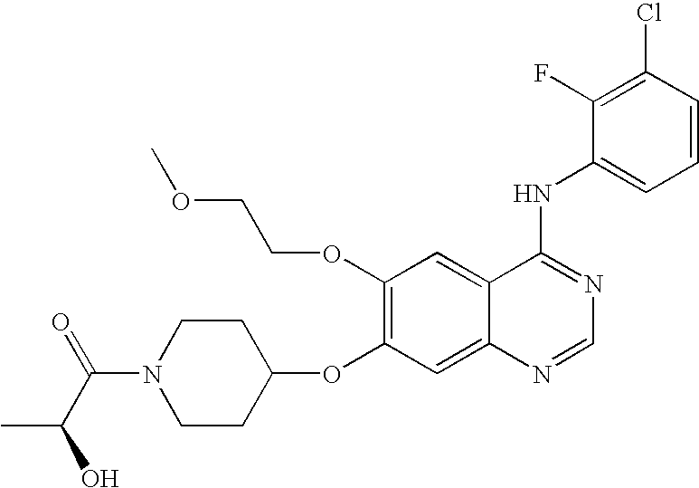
N1(C(=O)C(O)C)CCC(OC2=C(OCCOC)C=C3C(=C2)N=CN=C3NC2=CC=CC(Cl)=C2F)CC1
